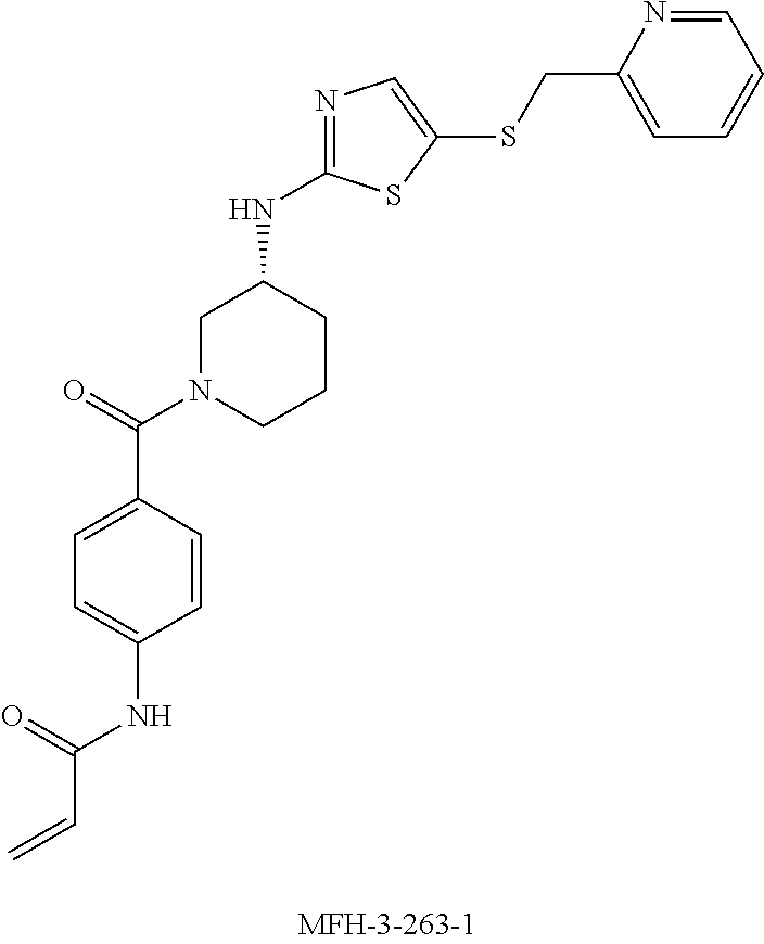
C=CC(NC1=CC=C(C(=O)N2CCCC(NC3=NC=C(SCC4=CC=CC=N4)S3)C2)C=C1)=O
